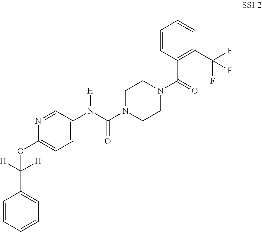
C1CN(C(N([H])C2=CC=C(OC(C3=CC=CC=C3)([H])[H])N=C2)=O)CCN1C(C1=C(C(F)(F)F)C=CC=C1)=O
